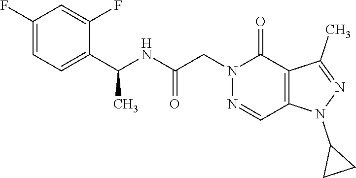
C1(F)=CC=C(C(NC(CN2C(=O)C3=C(C=N2)N(C2CC2)N=C3C)=O)C)C(F)=C1
